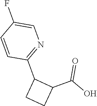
C1(F)=CN=C(C2CCC2C(=O)O)C=C1
